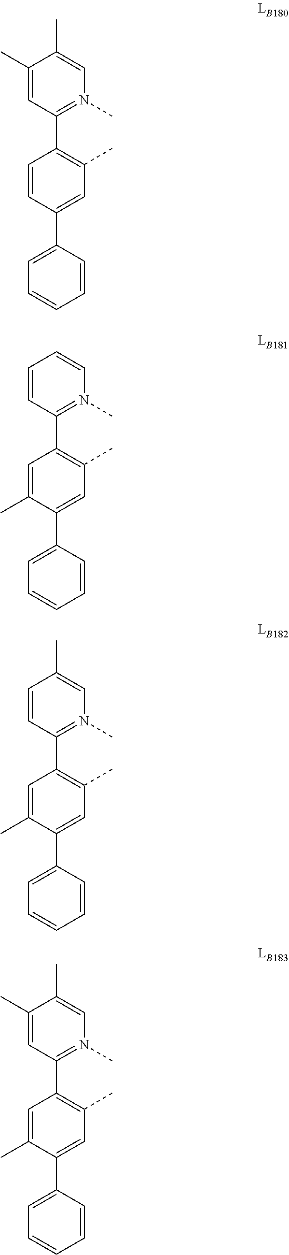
C1(C)=CN(C)=C(C2=C(C)C=C(C3=CC=CC=C3)C=C2)C=C1C.C1(C2=C(C)C=C(C3=CC=CC=C3)C(C)=C2)=N(C)C=CC=C1.C1=CC=CC=C1C1=CC(C)=C(C2=N(C)C=C(C)C=C2)C=C1C.C1(C)=CN(C)=C(C2=C(C)C=C(C3=CC=CC=C3)C(C)=C2)C=C1C
